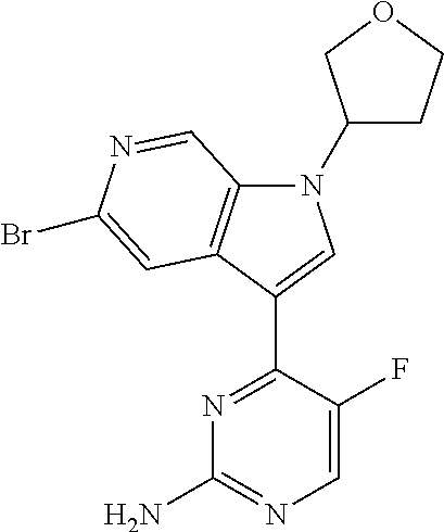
N1=C(C2=CN(C3CCOC3)C3=C2C=C(Br)N=C3)C(F)=CN=C1N
